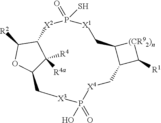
[(CR92)n]1C2C(C1[R1])C[X4]P(=O)(O)[X3]CC1C([R4a])([R4])C([X2]P(S)(=O)[X1]C2)C([R2])O1
